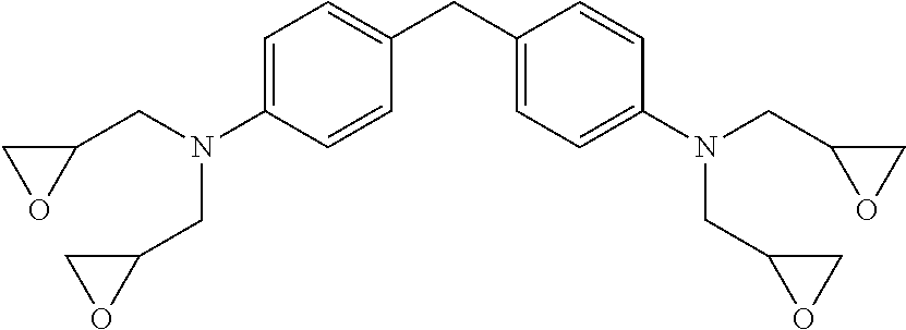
C1OC1CN(C1=CC=C(CC2=CC=C(N(CC3OC3)CC3OC3)C=C2)C=C1)CC1CO1
